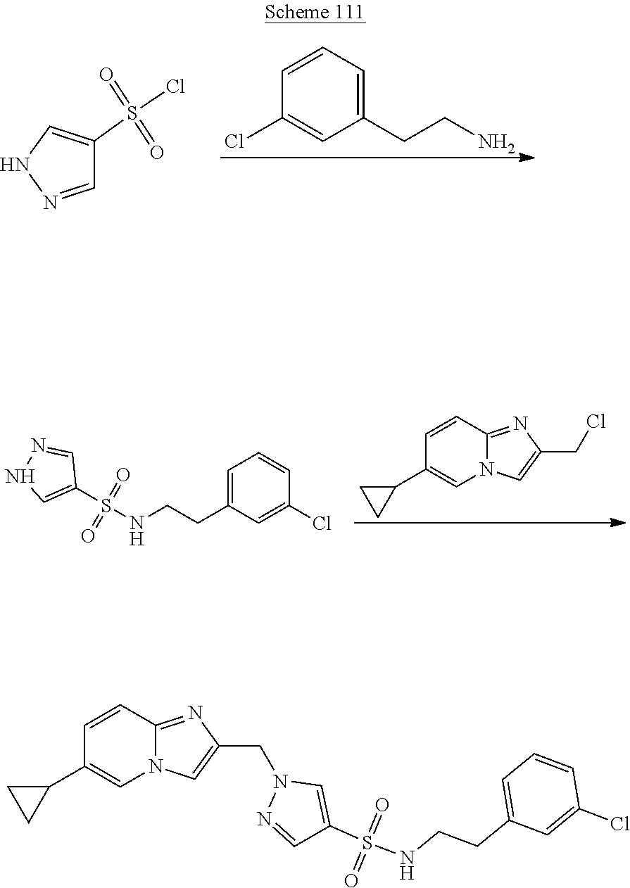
C1(CCN)=CC=CC(Cl)=C1.C1=NNC=C1S(Cl)(=O)=O.C1=CC2=NC(CCl)=CN2C=C1C1CC1.C1=C(CCNS(C2=CNN=C2)(=O)=O)C=C(Cl)C=C1.C1=CC2=NC(CN3N=CC(S(NCCC4=CC=CC(Cl)=C4)(=O)=O)=C3)=CN2C=C1C1CC1
